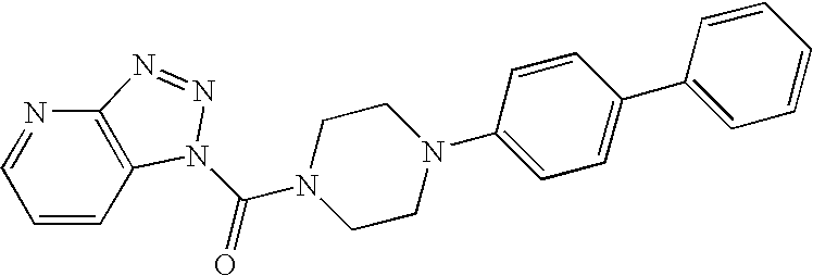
C1=CC2=C(N=C1)N=NN2C(=O)N1CCN(C2=CC=C(C3=CC=CC=C3)C=C2)CC1
